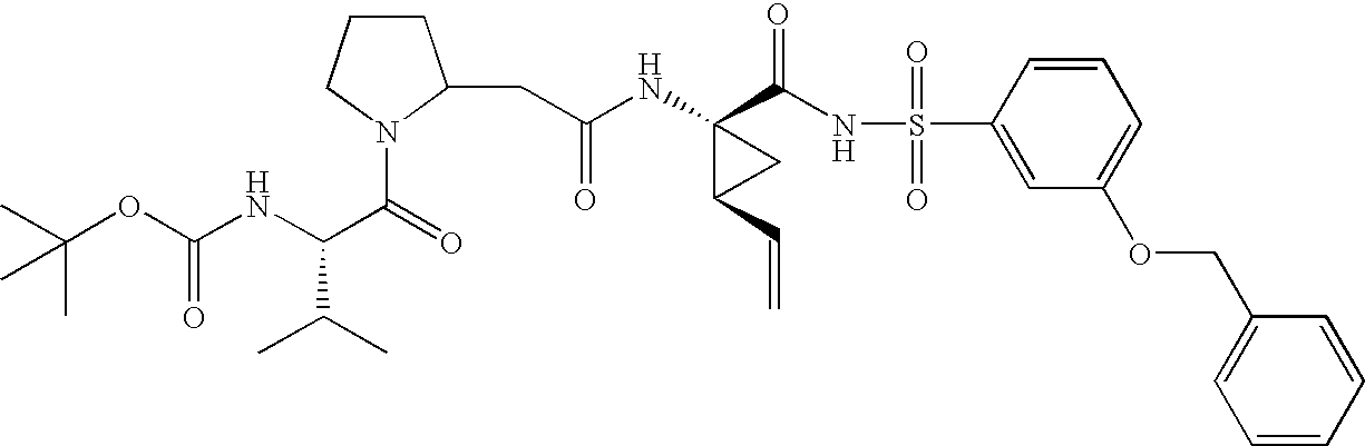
N(C1(C(NS(C2=CC(OCC3=CC=CC=C3)=CC=C2)(=O)=O)=O)C(C=C)C1)C(CC1CCCN1C(=O)C(NC(OC(C)(C)C)=O)C(C)C)=O
